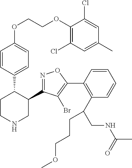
C1(C2=NOC(C3=C(C(CNC(C)=O)CCCOC)C=CC=C3)=C2Br)C(C2=CC=C(OCCOC3=C(Cl)C=C(C)C=C3Cl)C=C2)CCNC1
